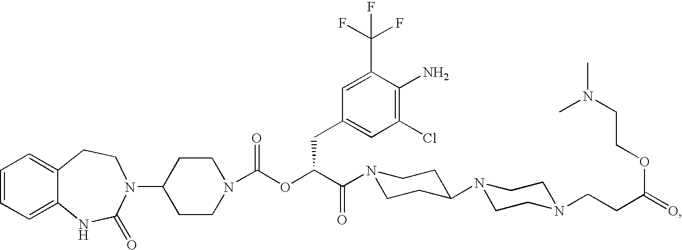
C1=CC=C2C(=C1)CCN(C1CCN(C(OC(C(=O)N3CCC(N4CCN(CCC(=O)OCCN(C)C)CC4)CC3)CC3=CC(Cl)=C(N)C(C(F)(F)F)=C3)=O)CC1)C(=O)N2
